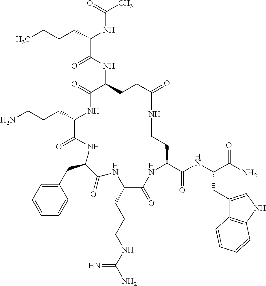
C(C1NC(=O)C(NC(C(CCCC)NC(C)=O)=O)CCC(=O)NCCC(C(NC(C(N)=O)CC2=CNC3=C2C=CC=C3)=O)NC(=O)C(CCCNC(N)=N)NC(=O)C(CC2=CC=CC=C2)NC1=O)CCN
